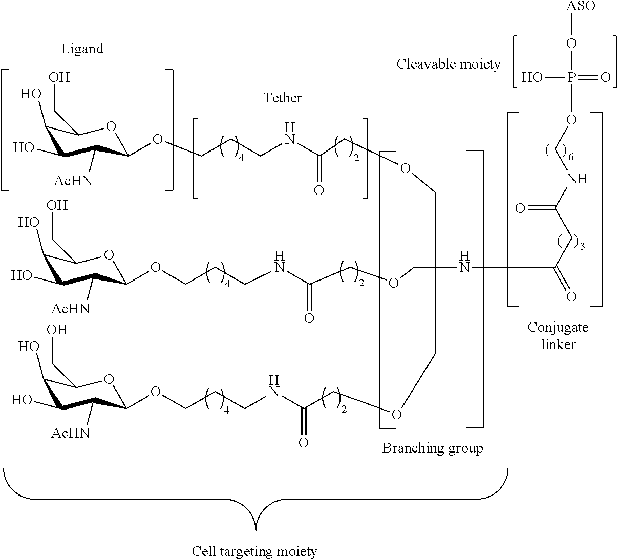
C1(O)C(O)C([AcHN])C(OCCCNC(COCC(COCC(NCCCOC2C([AcHN])C(O)C(O)C(CO)O2)=O)(COCC(NCCCOC2C([AcHN])C(O)C(O)C(CO)O2)=O)NC(CC(NCOP(=O)(O)O[ASO])=O)=O)=O)OC1CO
